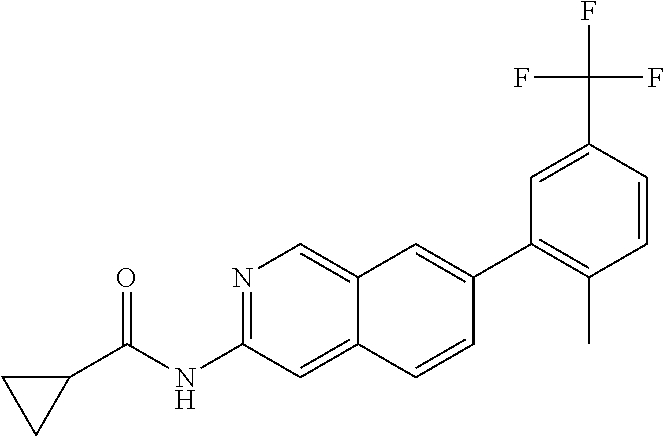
N1=C(NC(=O)C2CC2)C=C2C(=C1)C=C(C1=C(C)C=CC(C(F)(F)F)=C1)C=C2
